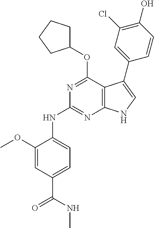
N1=C(OC2CCCC2)C2=C(N=C1NC1=CC=C(C(NC)=O)C=C1OC)NC=C2C1=CC(Cl)=C(O)C=C1
